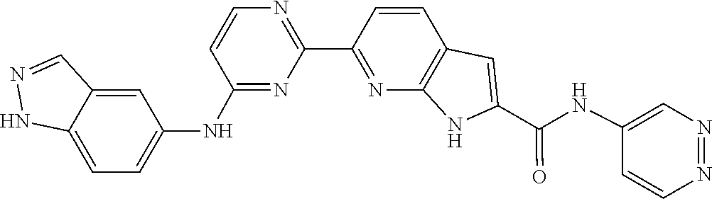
C1=C(NC(C2=CC3=C(N=C(C4=NC=CC(NC5=CC=C6NN=CC6=C5)=N4)C=C3)N2)=O)C=CN=N1
